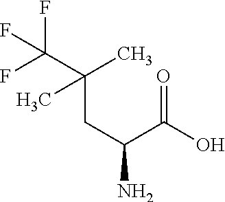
FC(C(C)(CC(N)C(O)=O)C)(F)F
